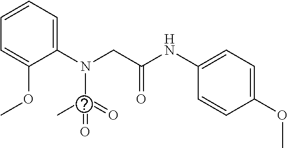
C1(N(CC(NC2=CC=C(OC)C=C2)=O)C(=O)(C)=O)=CC=CC=C1OC
